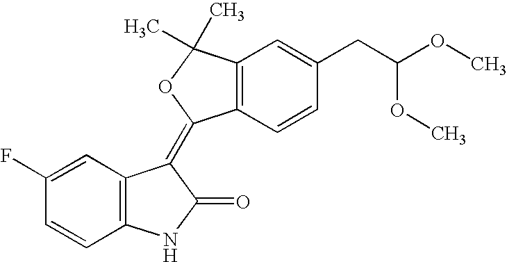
C1=C(F)C=CC2=C1C(=C1C3=C(C(C)(C)O1)C=C(CC(OC)OC)C=C3)C(=O)N2
